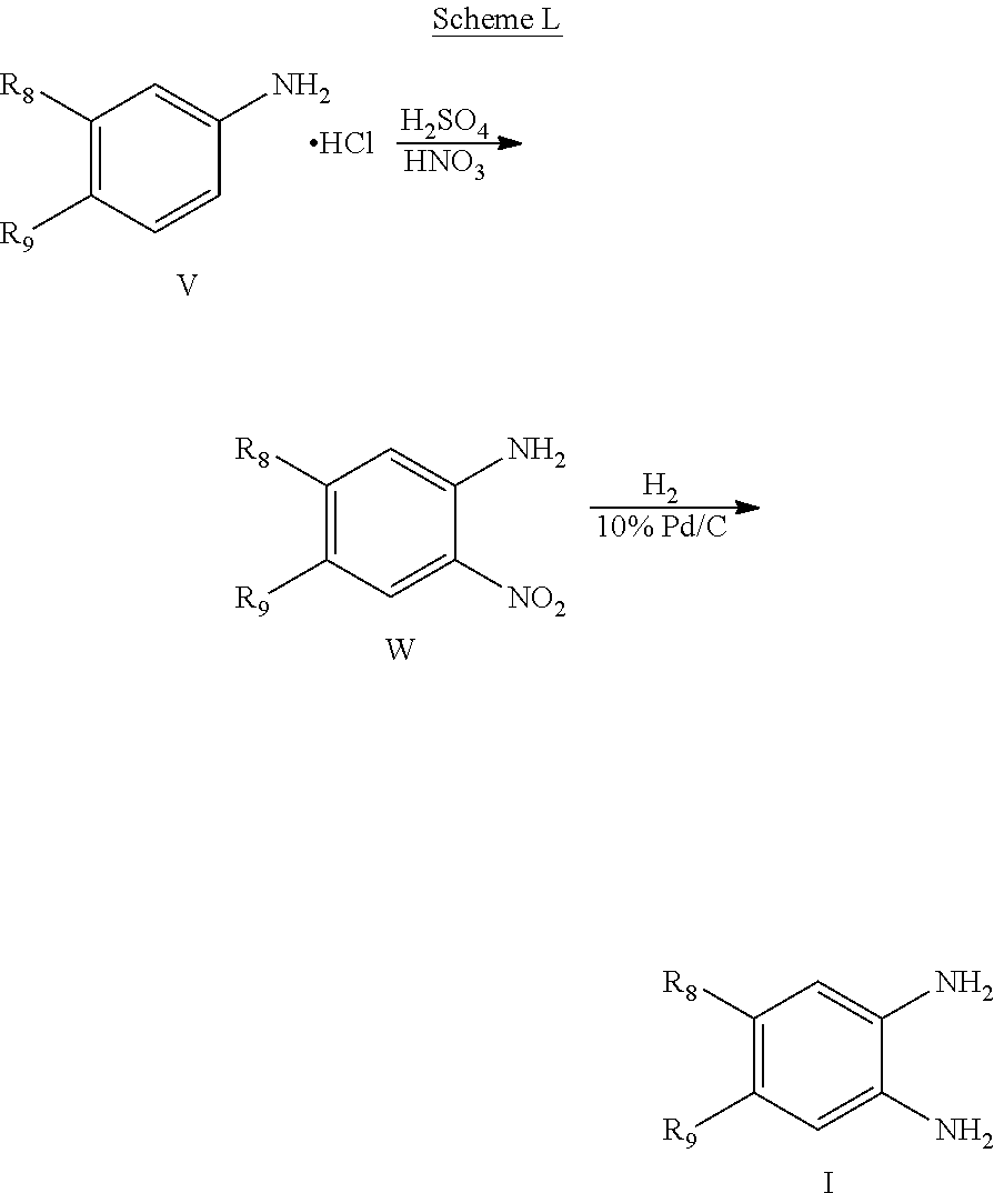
C1([R8])=C([R9])C=C(N)C(N)=C1.I.C1([R8])=C([R9])C=CC(N)=C1.Cl.[V].[H2SO4].[HNO3].[H2].[10% Pd/C].C1([R8])=C([R9])C=C([NO2])C(N)=C1.[W]
